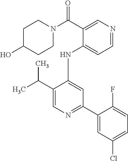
N1(C(C2=CN=CC=C2NC2=CC(C3=CC(Cl)=CC=C3F)=NC=C2C(C)C)=O)CCC(O)CC1
